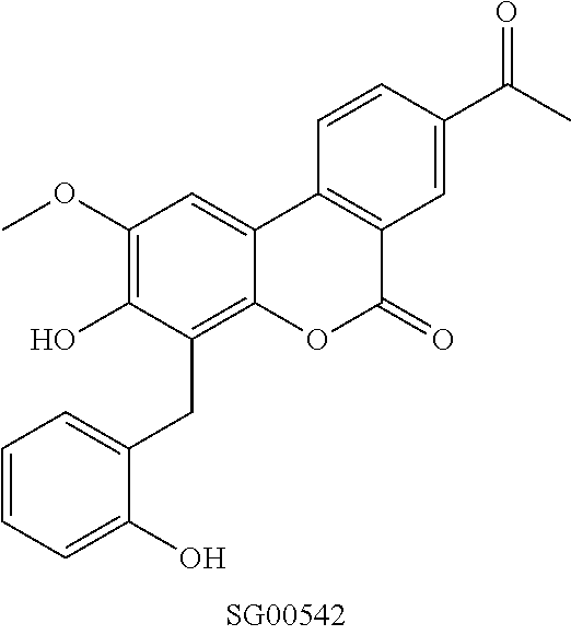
OC1=C(OC)C=C2C(=C1CC1=CC=CC=C1O)OC(=O)C1=C2C=CC(C(C)=O)=C1
